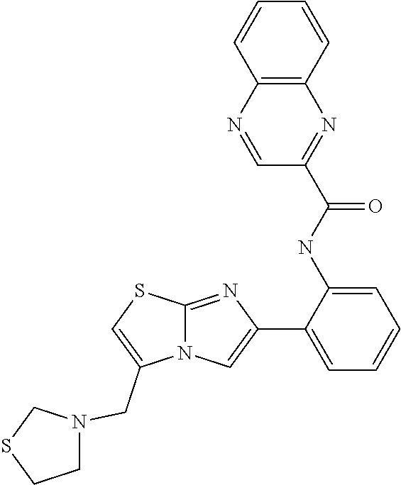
C12=NC(C3=CC=CC=C3NC(C3=NC4=C(N=C3)C=CC=C4)=O)=CN1C(CN1CCSC1)=CS2
